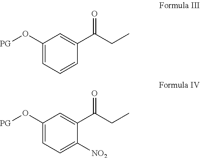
[PG]OC1=CC=CC(C(CC)=O)=C1.[PG]OC1=CC=C([NO2])C(C(CC)=O)=C1
